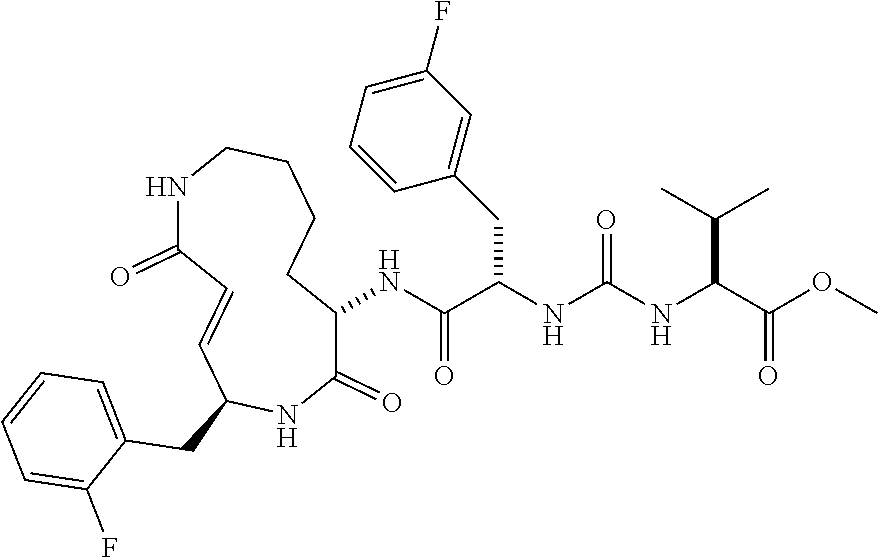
N(C(C(NC(NC(C(OC)=O)C(C)C)=O)CC1=CC(F)=CC=C1)=O)C1C(=O)NC(CC2=CC=CC=C2F)C=CC(=O)NCCCC1
